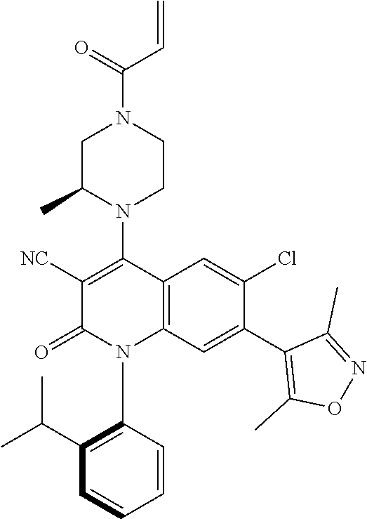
C1C(C)N(C2=C([NC])C(=O)N(C3=C(C(C)C)C=CC=C3)C3=C2C=C(Cl)C(C2=C(C)ON=C2C)=C3)CCN1C(=O)C=C
